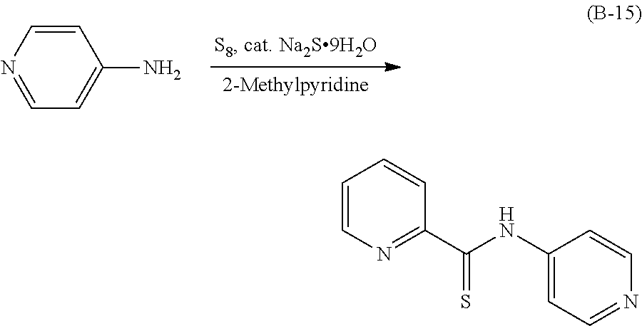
N1=CC=C(N)C=C1.C1=CN=C(C(NC2=CC=NC=C2)=S)C=C1
